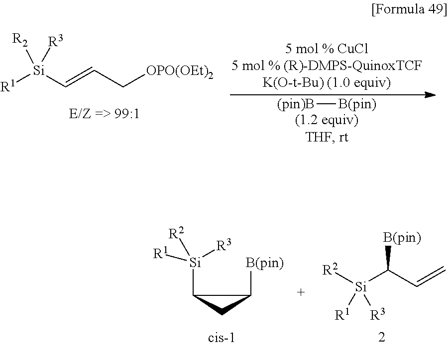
[R1][Si](C=CC[OPO(OEt)2])([R3])[R2].[(pin)B][B(pin)].[Si](C1CC1[B(pin)])([R3])([R2])[R1].[R2][Si](C(C=C)[B(pin)])([R1])[R3]
